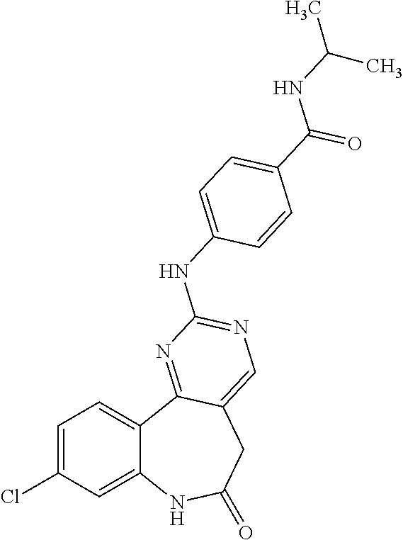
C1=C(Cl)C=C2C(=C1)C1=NC(NC3=CC=C(C(NC(C)C)=O)C=C3)=NC=C1CC(=O)N2
